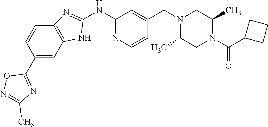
C1(NC2=NC3=C(N2)C=C(C2=NC(C)=NO2)C=C3)=NC=CC(CN2C(C)CN(C(C3CCC3)=O)C(C)C2)=C1
